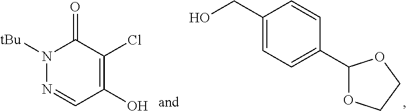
OCC1=CC=C(C2OCCO2)C=C1.N1=CC(O)=C(Cl)C(=O)N1[tBu]
